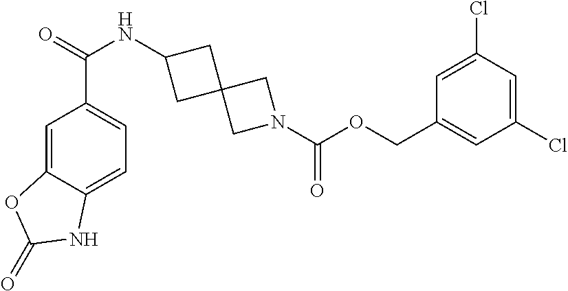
C1=C2C(=CC=C1C(NC1CC3(C1)CN(C(=O)OCC1=CC(Cl)=CC(Cl)=C1)C3)=O)NC(=O)O2
